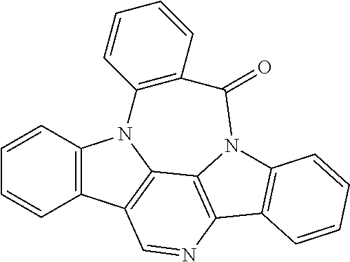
C1=CC2=C(C=C1)C1=C3N2C2=C(C=CC=C2)C(=O)N2C3=C(N=C1)C1=C2C=CC=C1
